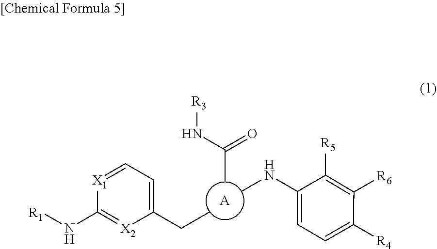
[A].N([R3])C(C)=O.CCC1=CC=[X1]C(N[R1])=[X2]1.N(C1=CC=C([R4])C([R6])=C1[R5])C
